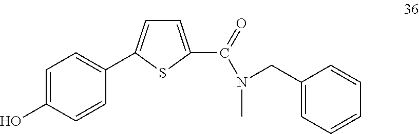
C1=C(O)C=CC(C2=CC=C(C(=O)N(C)CC3=CC=CC=C3)S2)=C1
